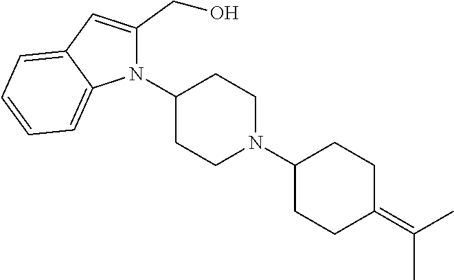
N1(C2CCN(C3CCC(=C(C)C)CC3)CC2)C(CO)=CC2=CC=CC=C12
